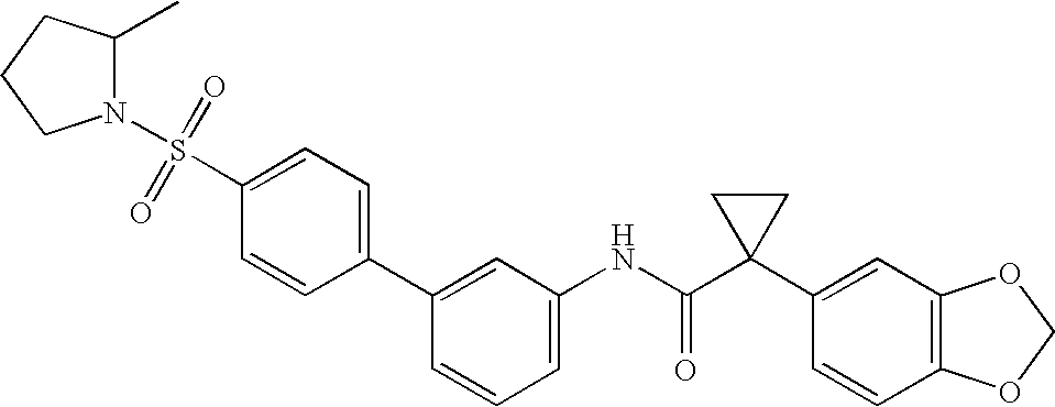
C1(NC(C2(C3=CC4=C(C=C3)OCO4)CC2)=O)=CC=CC(C2=CC=C(S(=O)(=O)N3C(C)CCC3)C=C2)=C1
